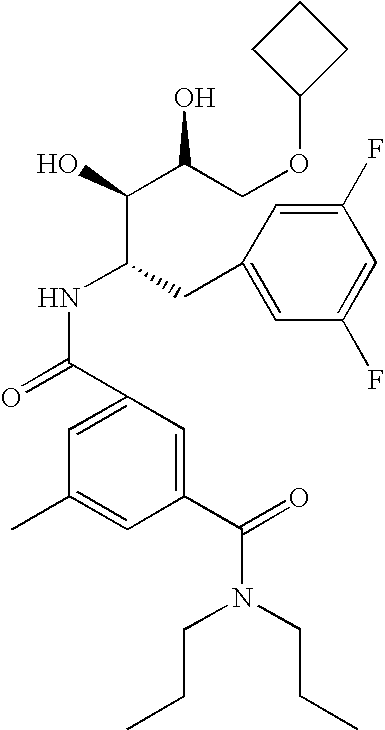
C1(C(=O)N(CCC)CCC)=CC(C(=O)NC(CC2=CC(F)=CC(F)=C2)C(O)C(COC2CCC2)O)=CC(C)=C1
